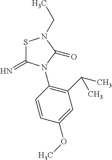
N=C1SN(CC)C(=O)N1C1=C(C(C)C)C=C(OC)C=C1
